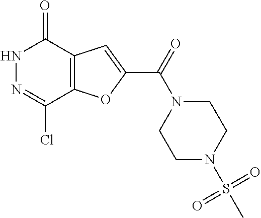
N1N=C(Cl)C2=C(C1=O)C=C(C(N1CCN(S(C)(=O)=O)CC1)=O)O2
